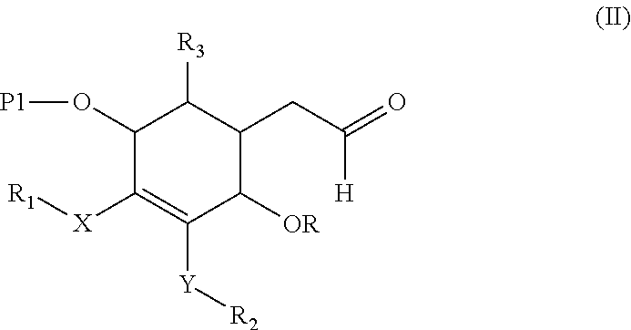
C1(O[P1])C([X][R1])=C([Y][R2])C([OR])C(CC(=O)[H])C1[R3]
